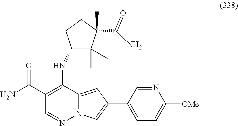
C1(C(N)=O)=C(NC2C(C)(C)C(C)(C(N)=O)CC2)C2=CC(C3=CC=C([OMe])N=C3)=CN2N=C1
